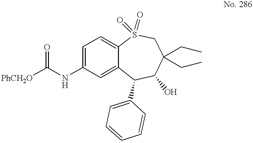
C1=C(NC([PhCH2O])=O)C=C2C(=C1)S(=O)(=O)CC(CC)(CC)C(O)C2C1=CC=CC=C1
